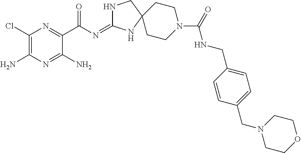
C1(Cl)=C(N)N=C(N)C(C(=O)N=C2NCC3(N2)CCN(C(NCC2=CC=C(CN4CCOCC4)C=C2)=O)CC3)=N1
